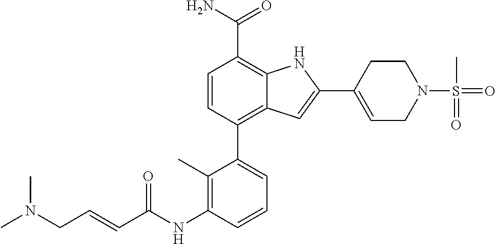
C1=CC(C2=CC=CC(NC(C=CCN(C)C)=O)=C2C)=C2C(=C1C(N)=O)NC(C1=CCN(S(=O)(C)=O)CC1)=C2
